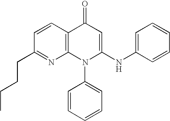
C1(CCCC)=NC2=C(C=C1)C(=O)C=C(NC1=CC=CC=C1)N2C1=CC=CC=C1
